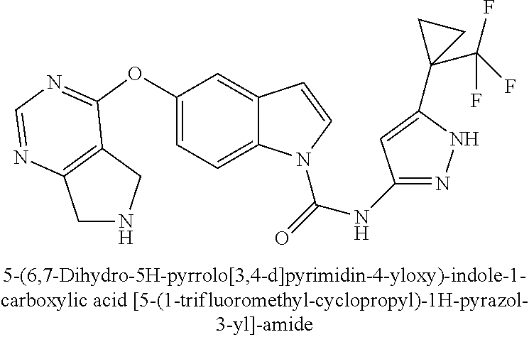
C1(OC2=NC=NC3=C2CNC3)=CC=C2C(=C1)C=CN2C(=O)NC1=NNC(C2(C(F)(F)F)CC2)=C1
